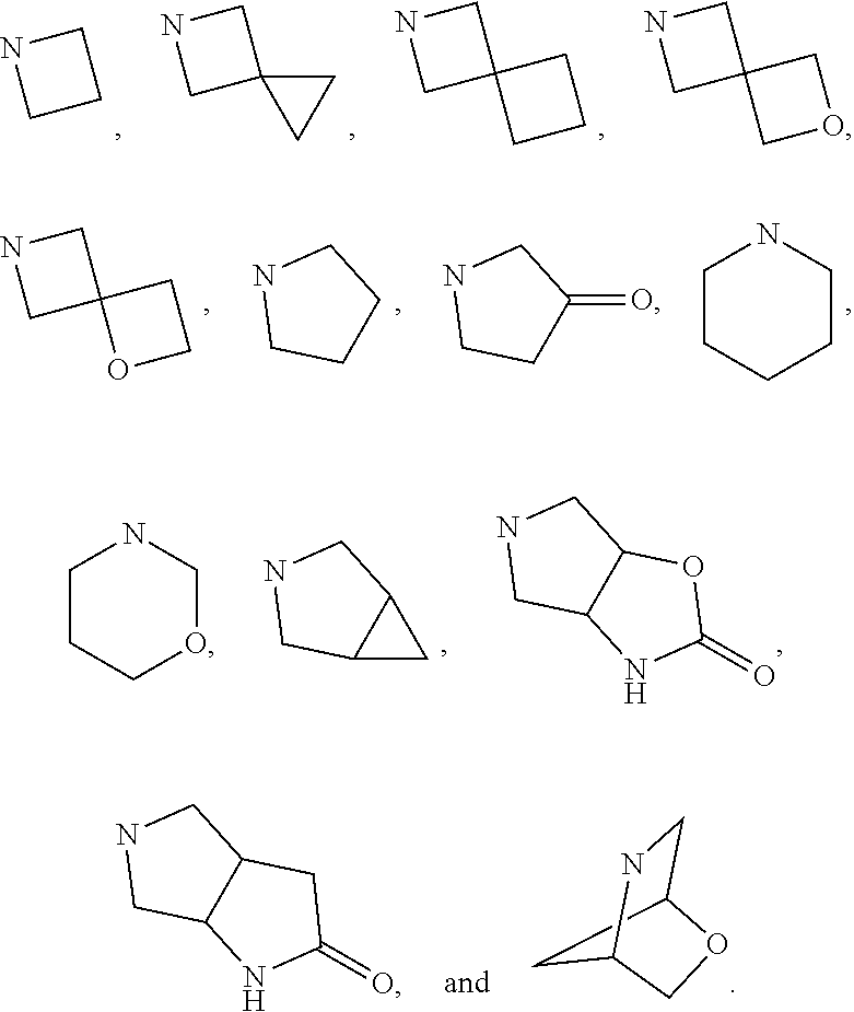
C1CCN1.C1C2(CN1)CC2.C1C2(CN1)CCC2.C1C2(CN1)COC2.C1CCCCN1.N1CCCC1.C1C2(CN1)OCC2.N1CCC(=O)C1.N1CC2C(C1)OC(=O)N2.N1CC2C(C1)C2.C1CCOCN1.C1C2CNC1CO2.N1CC2C(C1)CC(=O)N2
